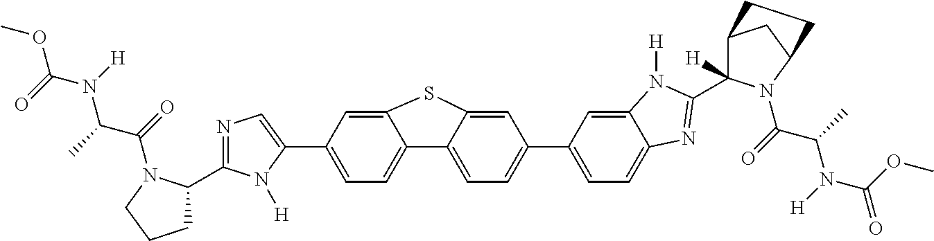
C12=CC=C(C3=CC=C4C(=C3)N([H])C(C3([H])C5CC(N3C(C(N(C(=O)OC)[H])C)=O)CC5)=N4)C=C1SC1=CC(C3=CN=C(C4CCCN4C(C(N(C(OC)=O)[H])C)=O)N3[H])=CC=C21
